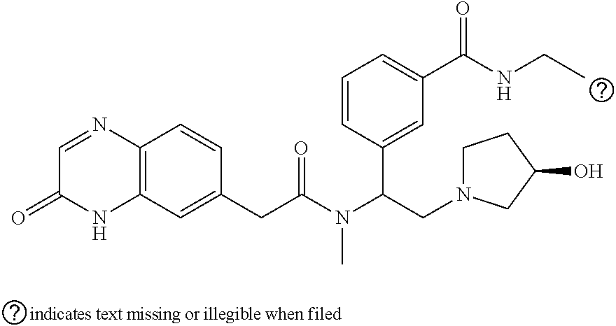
C1=CC(C(N(C(CC2=CC3=C(C=C2)N=CC(=O)N3)=O)C)CN2CCC(O)C2)=CC(C(NCC)=O)=C1
